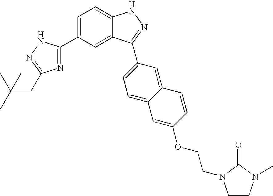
C1(C2=CC=C3C(=C2)C(C2=CC=C4C(=C2)C=CC(OCCN2CCN(C)C2=O)=C4)=NN3)=NC(CC(C)(C)C)=NN1
